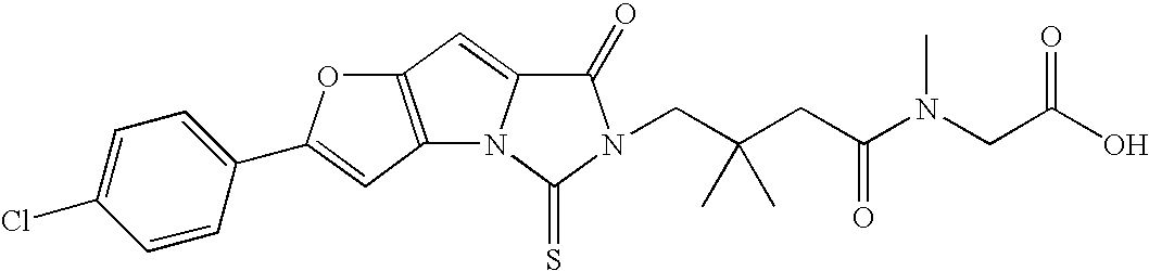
C12=C(C=C3N1C(=S)N(CC(CC(N(CC(O)=O)C)=O)(C)C)C3=O)OC(C1=CC=C(Cl)C=C1)=C2
